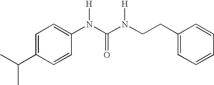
C1=C(C(C)C)C=CC(N(C(N(CCC2=CC=CC=C2)[H])=O)[H])=C1
